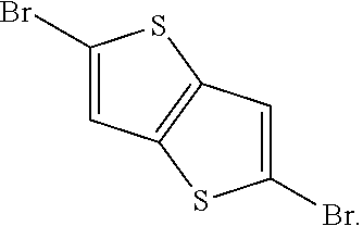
C1(Br)=CC2=C(S1)C=C(Br)S2
